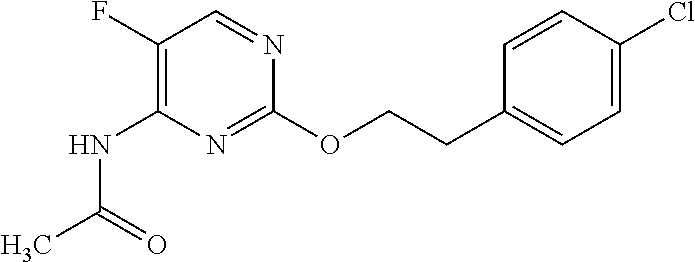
C1(CCOC2=NC(NC(C)=O)=C(F)C=N2)=CC=C(Cl)C=C1
